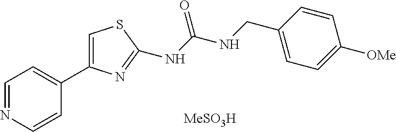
C1=NC=CC(C2=CSC(NC(=O)NCC3=CC=C([OMe])C=C3)=N2)=C1.[MeSO3H]
